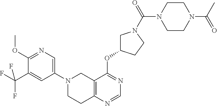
C1(OC)=NC=C(N2CC3=C(N=CN=C3OC3CN(C(N4CCN(C(C)=O)CC4)=O)CC3)CC2)C=C1C(F)(F)F
